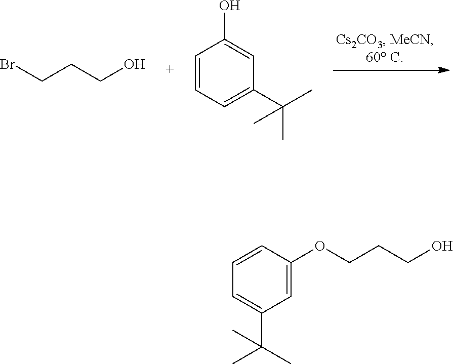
BrCCCO.C1=CC=C(C(C)(C)C)C=C1O.C1=C(OCCCO)C=CC=C1C(C)(C)C
